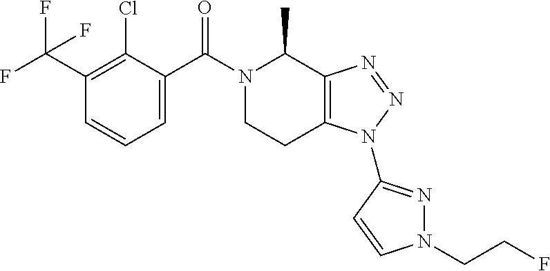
C(C1=C(Cl)C(C(N2CCC3=C(C2C)N=NN3C2=NN(CCF)C=C2)=O)=CC=C1)(F)(F)F
